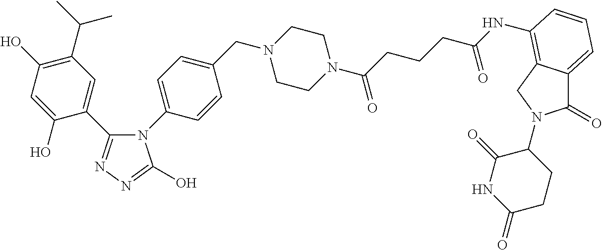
C1(C2=CC(C(C)C)=C(O)C=C2O)=NN=C(O)N1C1=CC=C(CN2CCN(C(=O)CCCC(NC3=C4C(=CC=C3)C(=O)N(C3C(=O)NC(=O)CC3)C4)=O)CC2)C=C1
